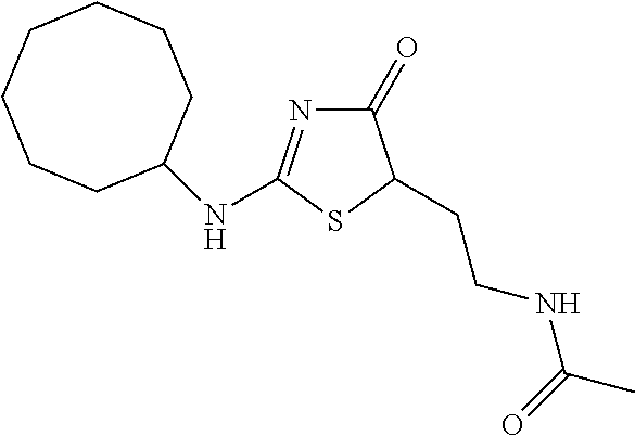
C1(=O)N=C(NC2CCCCCCC2)SC1CCNC(C)=O
